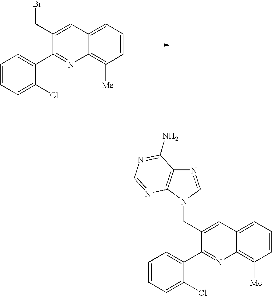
C1=CC=C(Cl)C(C2=NC3=C([Me])C=CC=C3C=C2CBr)=C1.C1=CC=C(Cl)C(C2=NC3=C([Me])C=CC=C3C=C2CN2C3=C(N=C2)C(N)=NC=N3)=C1
